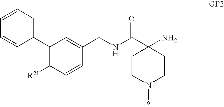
C1=CC=C(C2=C([R21])C=CC(CNC(C3(N)CCN(*)CC3)=O)=C2)C=C1
